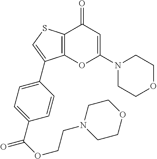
C12=C(C(=O)C=C(N3CCOCC3)O1)SC=C2C1=CC=C(C(OCCN2CCOCC2)=O)C=C1
